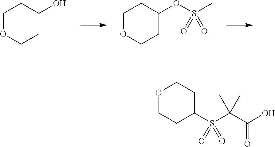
C1OCCC(O)C1.C1OCCC(OS(C)(=O)=O)C1.O1CCC(S(C(C(O)=O)(C)C)(=O)=O)CC1
